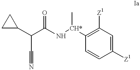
C1(C(C(N[CH*](C)C2=C([Z1])C=C([Z1])C=C2)=O)C#N)CC1
